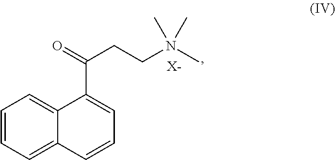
C1=C2C(=CC=C1)C(C(=O)CCN(C)(C)C)=CC=C2.[X-]
